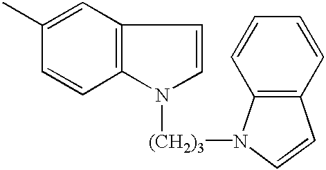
C12=C(C=C(C)C=C1)C=CN2[(CH2)3]N1C2=C(C=C1)C=CC=C2
